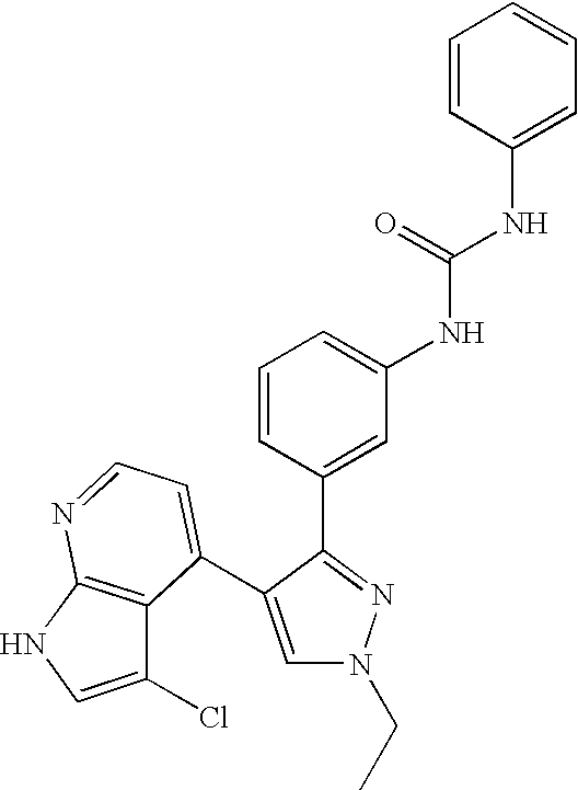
C1(NC(=O)NC2=CC=CC(C3=NN(CC)C=C3C3=CC=NC4=C3C(Cl)=CN4)=C2)=CC=CC=C1
